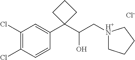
[Cl-].C1(Cl)=C(Cl)C=CC(C2(C(C[H+N]3CCCC3)O)CCC2)=C1
